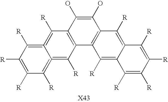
C12=C(C(O)=C(O)C3=C1C([R])=C1C(=C3[R])C([R])=C([R])C([R])=C1[R])C([R])=C1=C([R])C([R])=C([R])C([R])=C1=C2[R]
